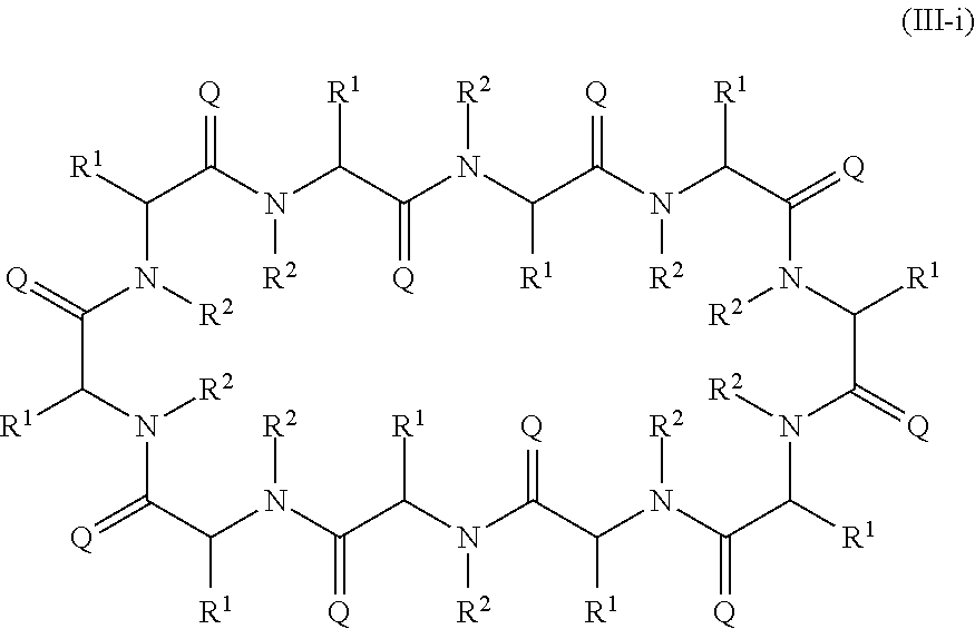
C1([R1])N([R2])C(=[Q])C([R1])N([R2])C(=[Q])C([R1])N([R2])C(=[Q])C([R1])N([R2])C(=[Q])C([R1])N([R2])C(=[Q])C([R1])N([R2])C(=[Q])C([R1])N([R2])C(=[Q])C([R1])N([R2])C(=[Q])C([R1])N([R2])C(=[Q])C([R1])N([R2])C1=[Q]
